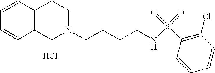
Cl.C1=CC=CC2=C1CCN(CCCCNS(=O)(=O)C1=C(Cl)C=CC=C1)C2
